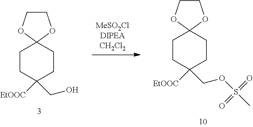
[MeSO2ClDIPEACH2Cl2].C1CC([EtOOC])(CO)CCC12OCCO2.C1CC([EtOOC])(COS(C)(=O)=O)CCC12OCCO2
